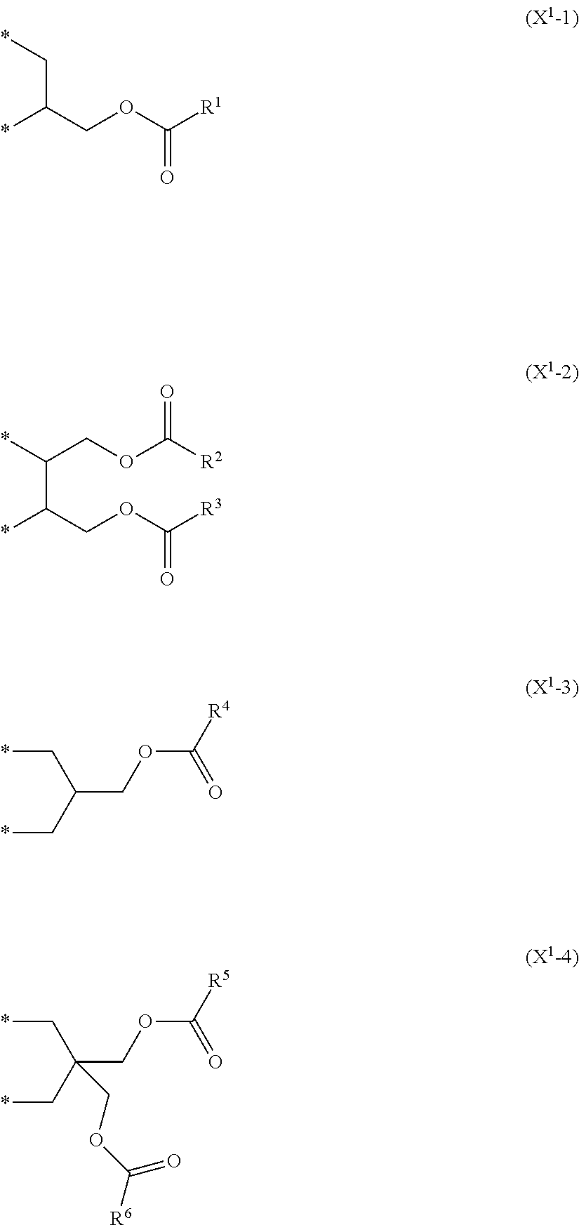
*C(COC([R1])=O)C*.*C(COC([R3])=O)C(*)COC([R2])=O.C(COC([R4])=O)(C*)C*.C(COC([R5])=O)(C*)(C*)COC(=O)[R6]
